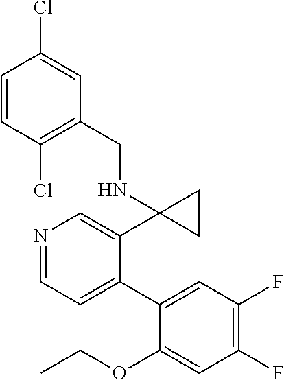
N1=CC=C(C2=CC(F)=C(F)C=C2OCC)C(C2(NCC3=C(Cl)C=CC(Cl)=C3)CC2)=C1
